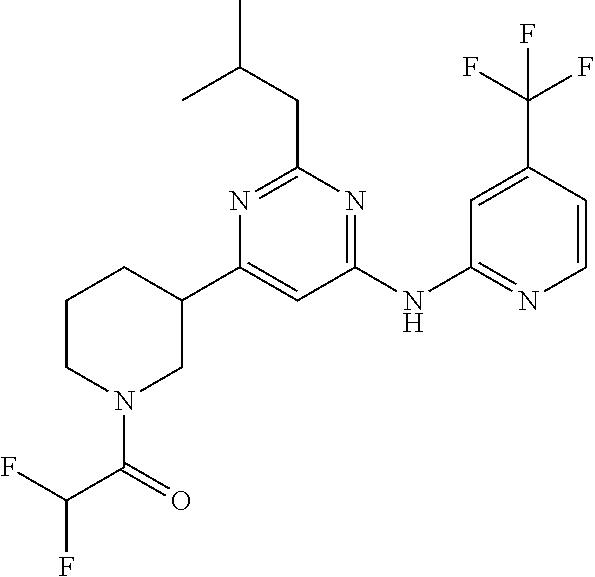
C1CN(C(C(F)F)=O)CC(C2=CC(NC3=NC=CC(C(F)(F)F)=C3)=NC(CC(C)C)=N2)C1
